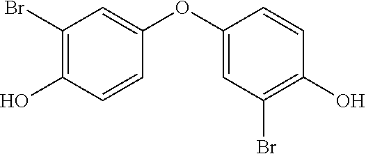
C1(Br)=C(O)C=CC(OC2=CC(Br)=C(O)C=C2)=C1
